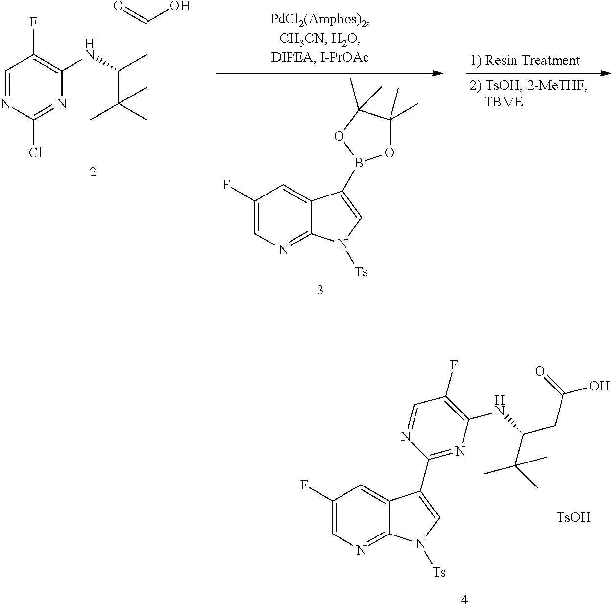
C1=NC(Cl)=NC(NC(CC(O)=O)C(C)(C)C)=C1F.C1(F)=CN=C2C(=C1)C(B1OC(C)(C)C(C)(C)O1)=CN2[Ts].C1(F)=CN=C2C(=C1)C(C1=NC(NC(CC(O)=O)C(C)(C)C)=C(F)C=N1)=CN2[Ts].[TsOH]
